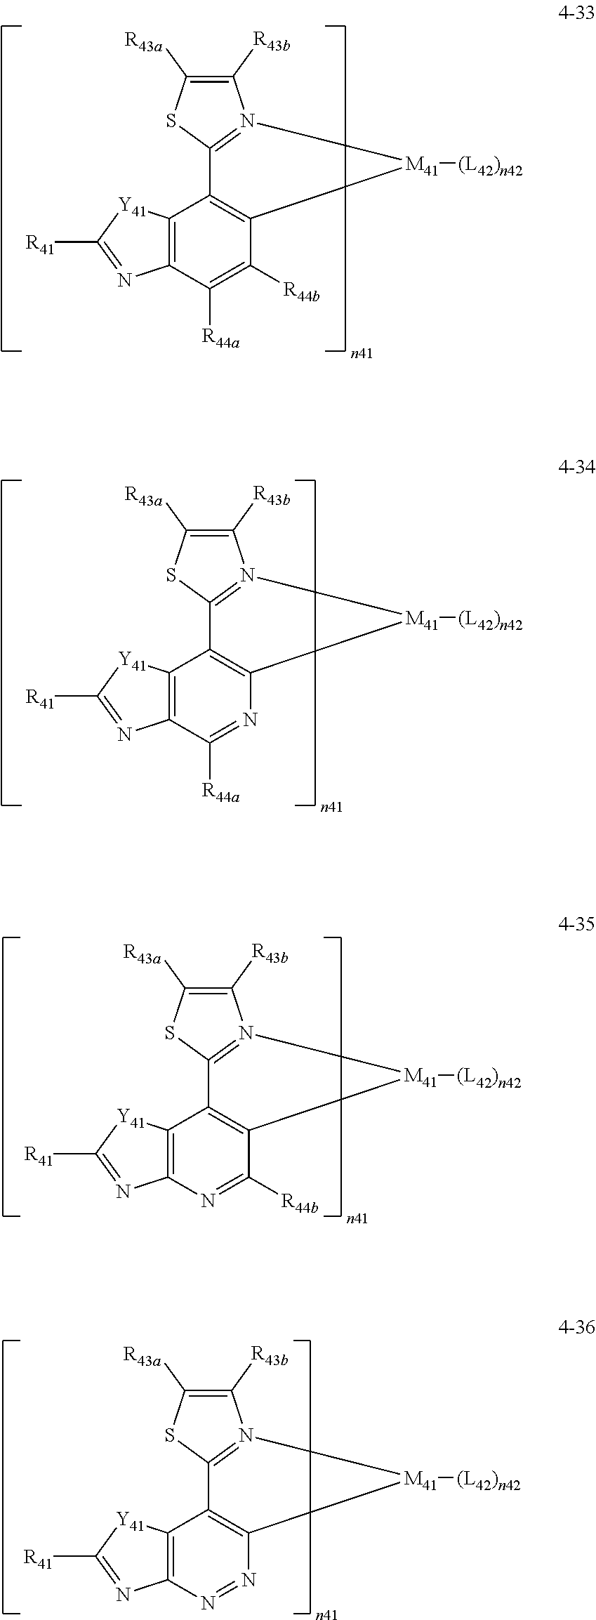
C1([R43b])=C([R43a])SC2=N1[M41]([(L42)n42])C1=C2C2=C(C([R44a])=C1[R44b])N=C([R41])[Y41]2.C1([R43b])=C([R43a])SC2=N1[M41]([(L42)n42])C1=C2C2=C(C([R44a])=N1)N=C([R41])[Y41]2.C1([R43b])=C([R43a])SC2=N1[M41]([(L42)n42])C1=C2C2=C(N=C1[R44b])N=C([R41])[Y41]2.C1([R43b])=C([R43a])SC2=N1[M41]([(L42)n42])C1=C2C2=C(N=N1)N=C([R41])[Y41]2
